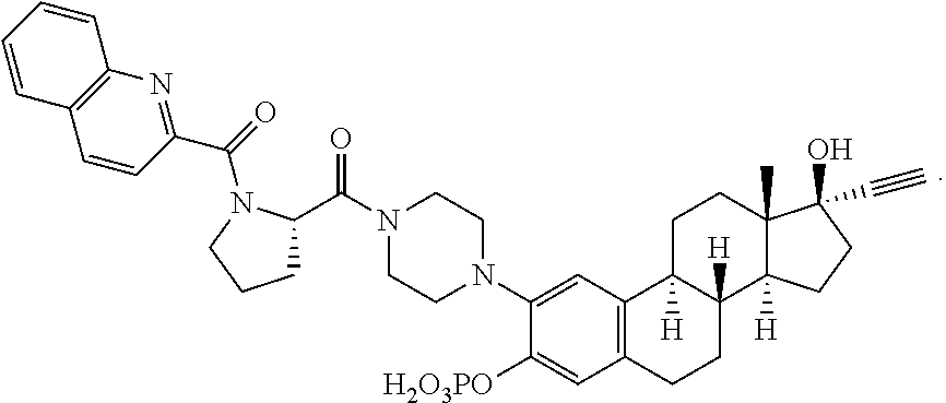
C1C2([H])C([H])(C3([H])C(C)(C1)C(O)(C#C)CC3)CCC1=C2C=C(N2CCN(C(C3CCCN3C(C3=NC4=C(C=C3)C=CC=C4)=O)=O)CC2)C([H2O3PO])=C1
